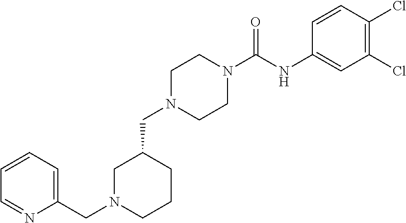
C1(CN2CCN(C(=O)NC3=CC(Cl)=C(Cl)C=C3)CC2)CN(CC2=CC=CC=N2)CCC1
